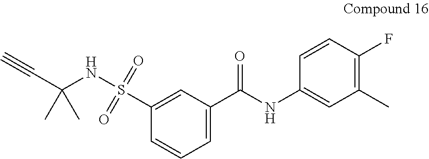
C(C(NS(C1=CC(C(NC2=CC(C)=C(F)C=C2)=O)=CC=C1)(=O)=O)(C)C)#C
